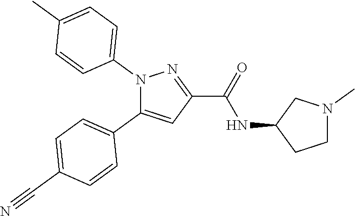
C1=C(C#N)C=CC(C2=CC(C(=O)NC3CCN(C)C3)=NN2C2=CC=C(C)C=C2)=C1
